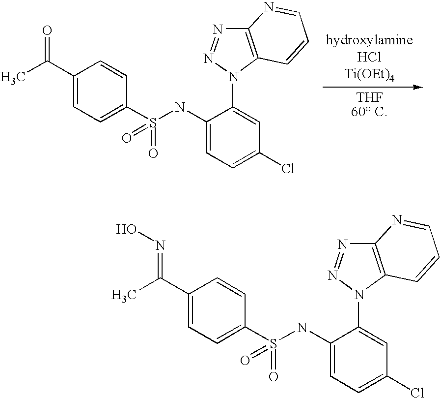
CC(C1=CC=C(S(NC2=CC=C(Cl)C=C2N2C3=C(N=N2)N=CC=C3)(=O)=O)C=C1)=O.CC(C1=CC=C(S(NC2=CC=C(Cl)C=C2N2C3=C(N=N2)N=CC=C3)(=O)=O)C=C1)=NO
